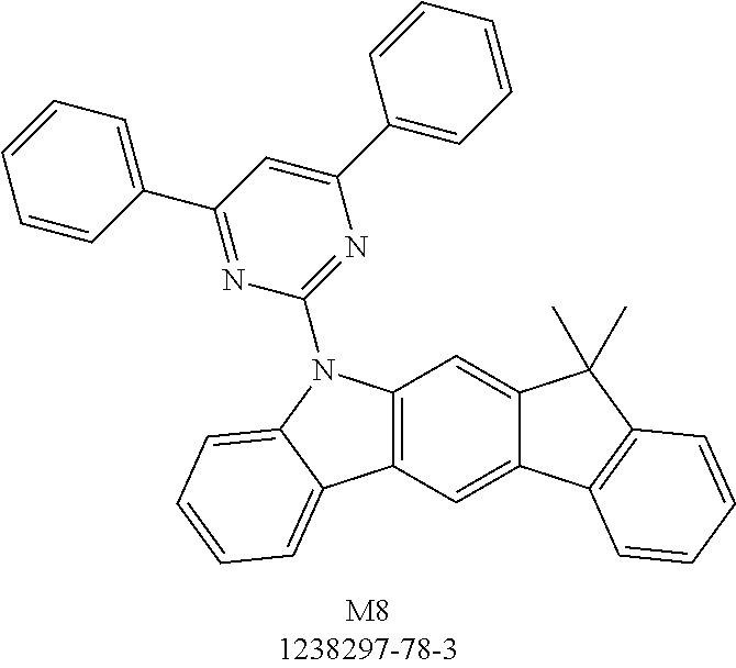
C12=C(C=C3C(=C1)C(C)(C)C1=C3C=CC=C1)C1=CC=CC=C1N2C1=NC(C2=CC=CC=C2)=CC(C2=CC=CC=C2)=N1
